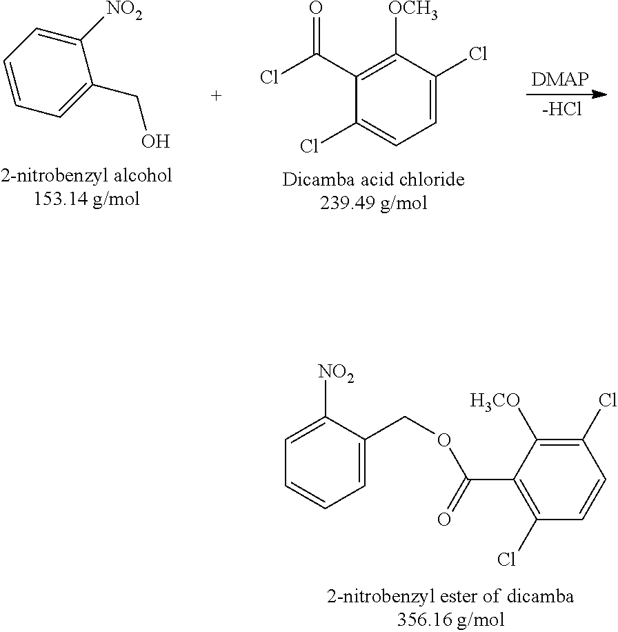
C1=C(Cl)C([OCH3])=C(C(Cl)=O)C(Cl)=C1.C1([NO2])=CC=CC=C1CO.[-HCl].C1(Cl)=C([H3CO])C(C(=O)OCC2=CC=CC=C2[NO2])=C(Cl)C=C1
